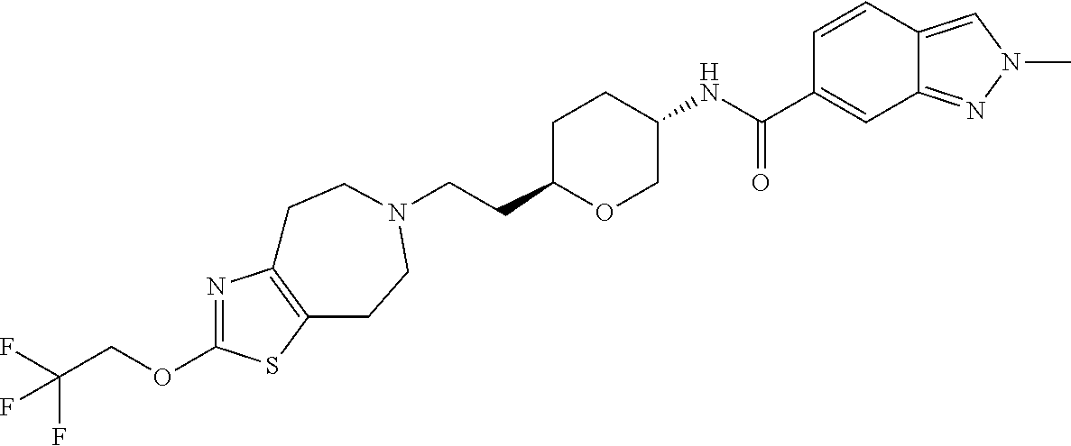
C(CC1OCC(NC(C2=CC3=NN(C)C=C3C=C2)=O)CC1)N1CCC2=C(N=C(OCC(F)(F)F)S2)CC1
